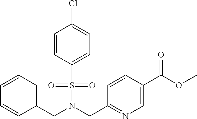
C1=CC(S(=O)(=O)N(CC2=NC=C(C(=O)OC)C=C2)CC2=CC=CC=C2)=CC=C1Cl
